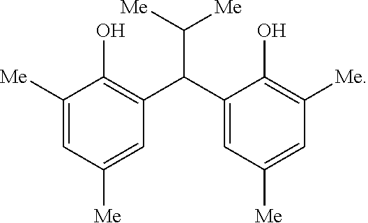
C1([Me])=CC([Me])=CC(C(C2=CC([Me])=CC([Me])=C2O)C([Me])[Me])=C1O
